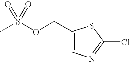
C1(COS(C)(=O)=O)=CN=C(Cl)S1
